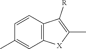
C1(C)=CC2=C(C=C1)C([R])=C(C)[X]2
